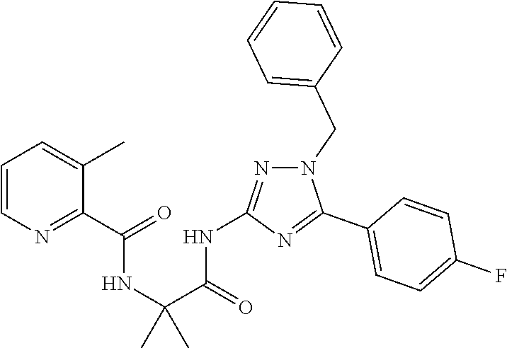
C1(C2=NC(NC(C(NC(C3=NC=CC=C3C)=O)(C)C)=O)=NN2CC2=CC=CC=C2)=CC=C(F)C=C1
